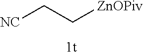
C(C[ZnOPiv])[CN]
